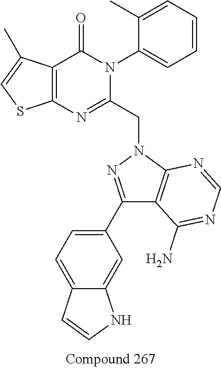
C12=C(C(=O)N(C3=CC=CC=C3C)C(CN3N=C(C4=CC=C5C(=C4)NC=C5)C4=C3N=CN=C4N)=N1)C(C)=CS2
